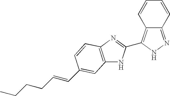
C12=NNC(C3=NC4=C(N3)C=C(C=CCCCC)C=C4)=C1C=CC=C2
